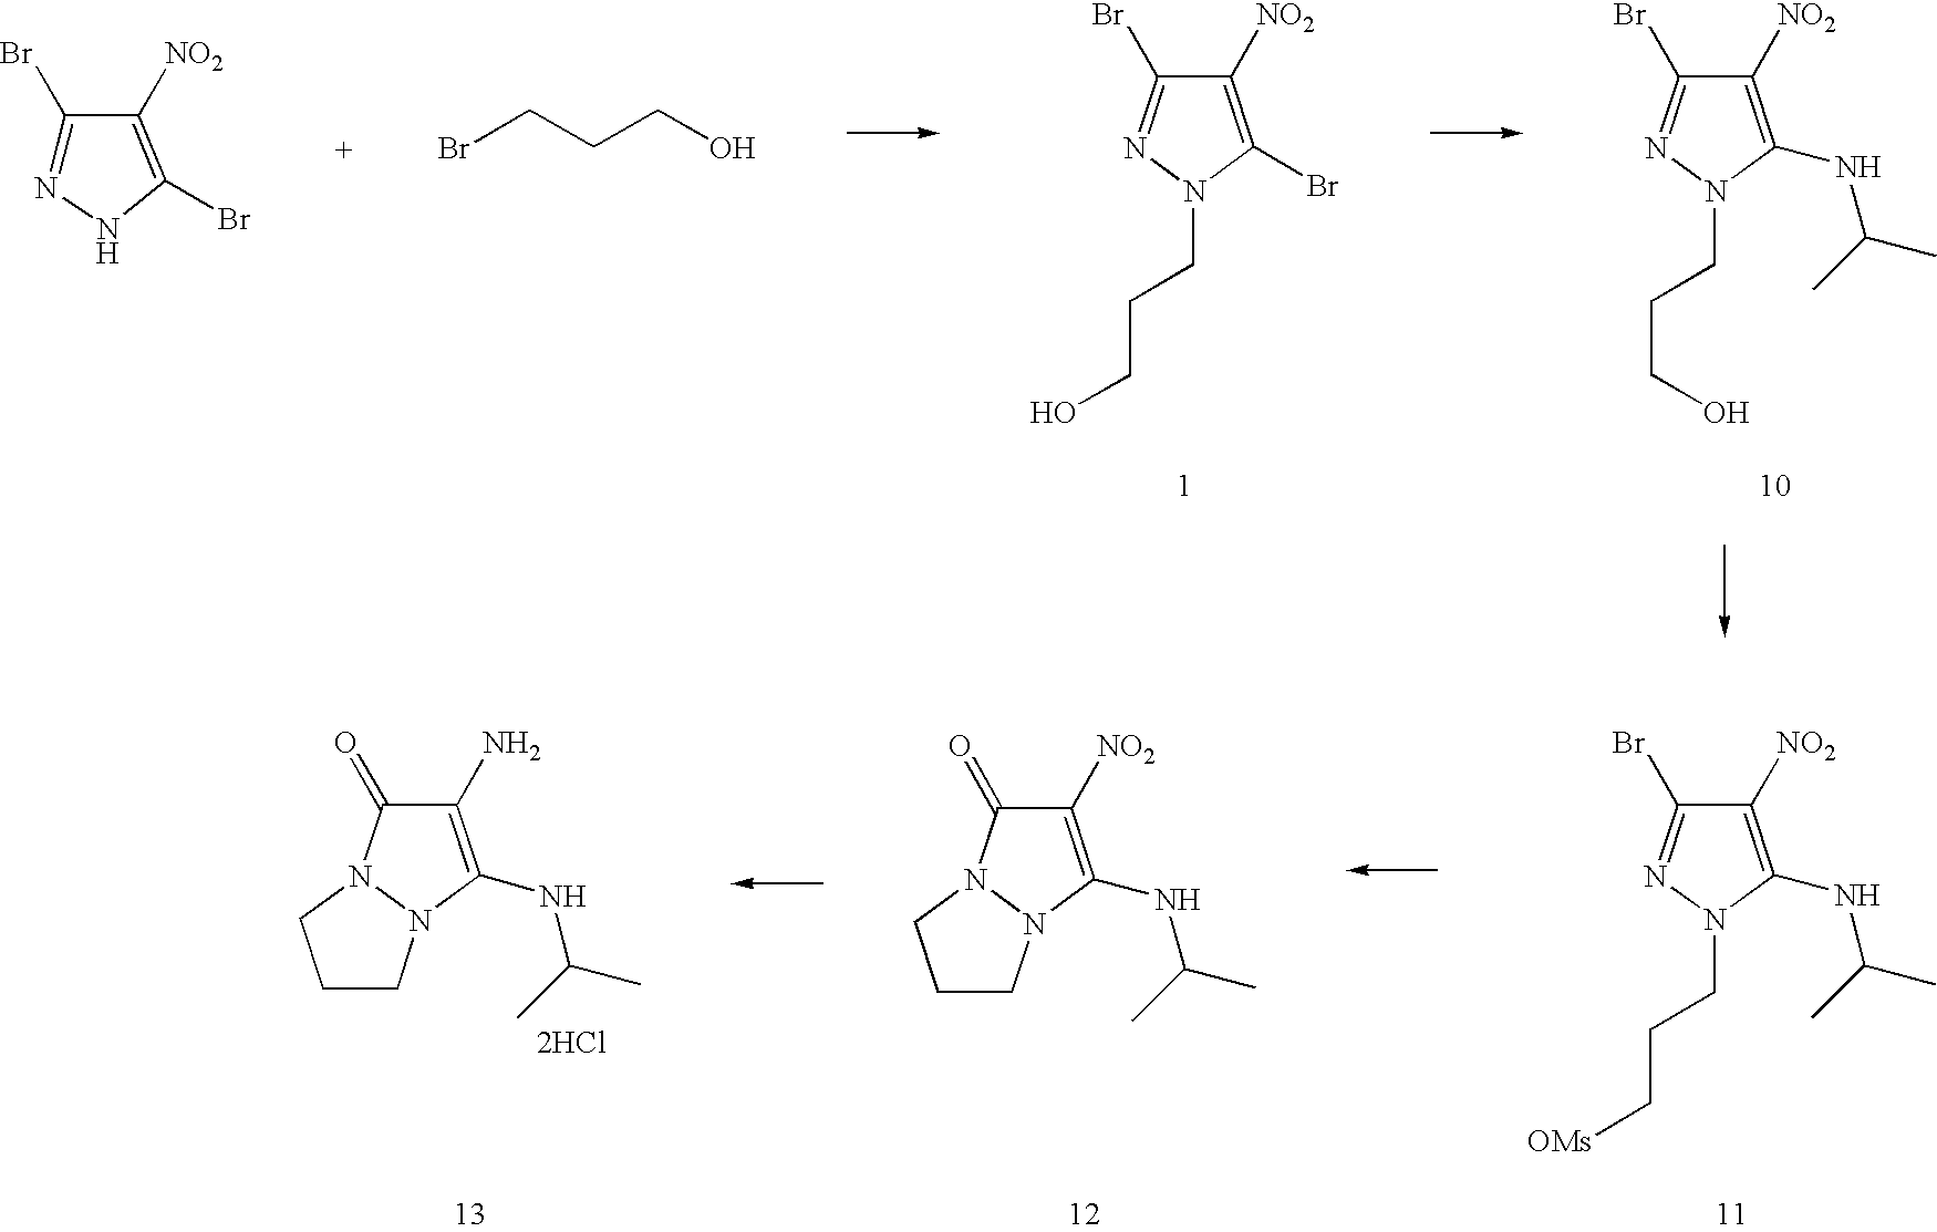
C1(Br)=NN(CCCO)C(Br)=C1[NO2].C1(Br)=NN(CCCO)C(NC(C)C)=C1[NO2].C1(Br)=NNC(Br)=C1[NO2].BrCCCO.C1CN2N(C1)C(=O)C(N)=C2NC(C)C.[2HCl].C1CN2N(C1)C(=O)C([NO2])=C2NC(C)C.C1(Br)=NN(CCC[OMs])C(NC(C)C)=C1[NO2]
